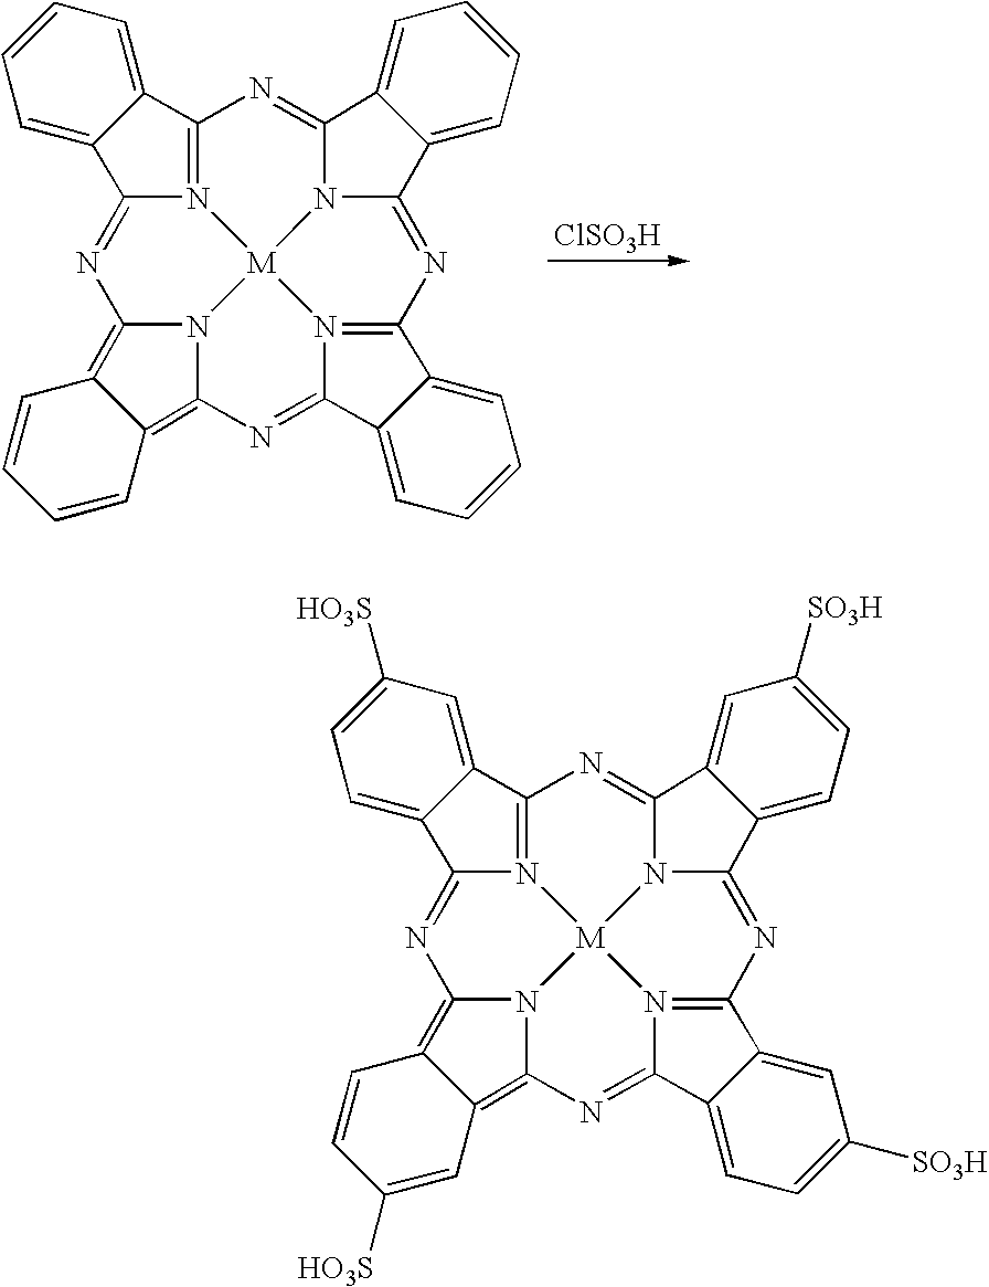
[ClSO3H].N1=C2C3=CC=CC=C3C3=NC4=N5C(=NC6=C7C(=C8N=C9C%10=CC=CC=C%10C1=N9[M]5(N23)N68)C=CC=C7)C1=CC=CC=C14.N1=C2C3=CC([SO3H])=CC=C3C3=NC4=N5C(=NC6=C7C(=C8N=C9C%10=CC=C([SO3H])C=C%10C1=N9[M]5(N23)N68)C=CC([SO3H])=C7)C1=CC=C([SO3H])C=C14
